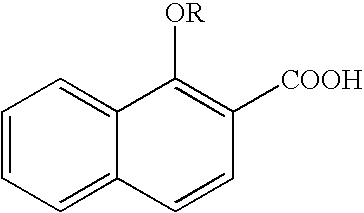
C1=CC=C2C(=C1)C([OR])=C([COOH])C=C2
